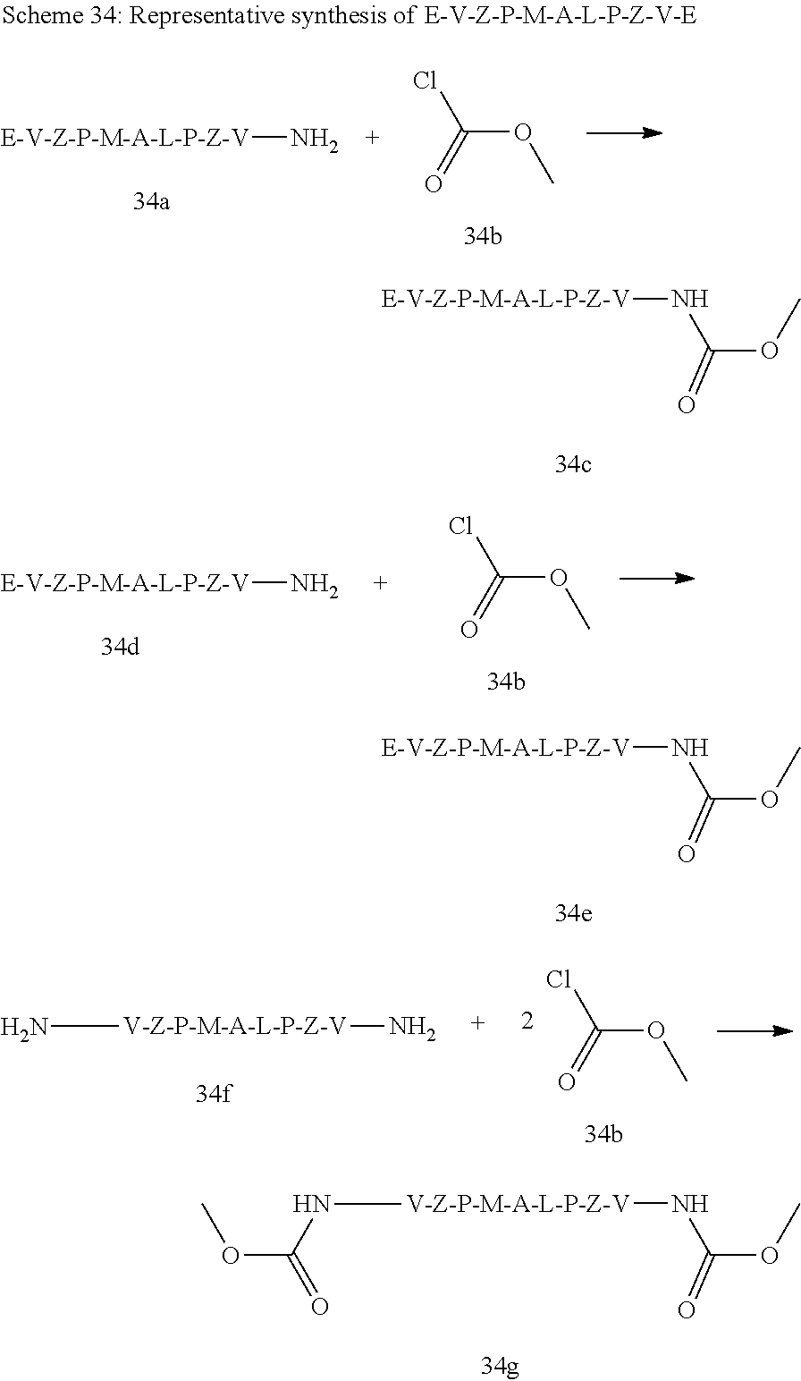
[E-V-Z-P-M-A-L-P-Z-V]N.C(OC)(=O)Cl.[E-V-Z-P-M-A-L-P-Z-V]NC(OC)=O.C(OC)(=O)Cl.[E-V-Z-P-M-A-L-P-Z-V]N.[E-V-Z-P-M-A-L-P-Z-V]NC(OC)=O.C(OC)(=O)Cl.[V-Z-P-M-A-L-P-Z-V](N)N.[V-Z-P-M-A-L-P-Z-V](NC(OC)=O)NC(OC)=O
